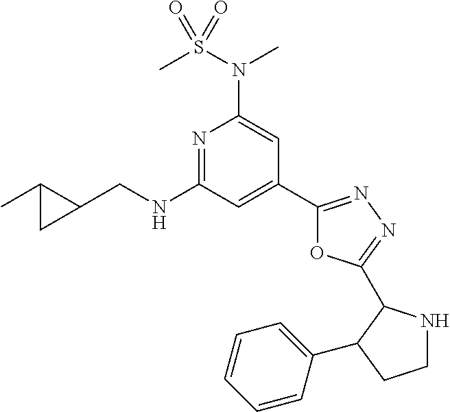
C1=CC(C2C(C3=NN=C(C4=CC(NCC5C(C)C5)=NC(N(S(C)(=O)=O)C)=C4)O3)NCC2)=CC=C1
